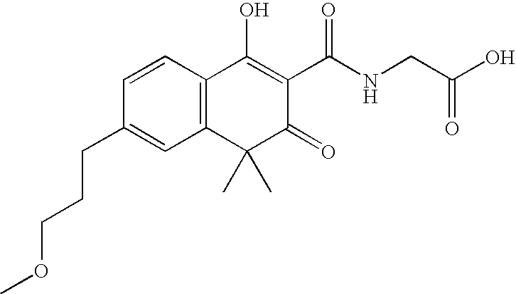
C1=CC(CCCOC)=CC2=C1C(O)=C(C(NCC(O)=O)=O)C(=O)C2(C)C
